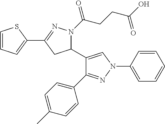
C1(C2=CN(C3=CC=CC=C3)N=C2C2=CC=C(C)C=C2)N(C(CCC(O)=O)=O)N=C(C2=CC=CS2)C1
